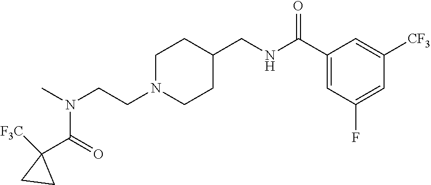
C(CN1CCC(CNC(C2=CC(F)=CC([CF3])=C2)=O)CC1)N(C)C(=O)C1([F3C])CC1
